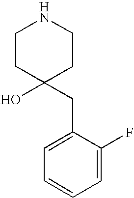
C1=C(CC2(O)CCNCC2)C(F)=CC=C1
